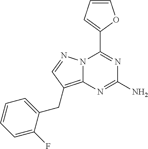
N12C(=C(CC3=CC=CC=C3F)C=N1)N=C(N)N=C2C1=CC=CO1
